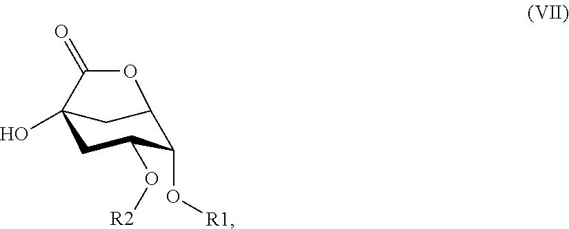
C12(O)CC(O[R2])C(O[R1])C(C1)OC2=O
